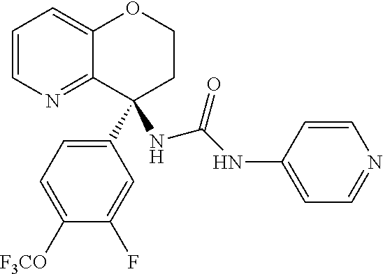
C1=CN=C2C(=C1)OCCC2(C1=CC=C([F3CO])C(F)=C1)NC(=O)NC1=CC=NC=C1
